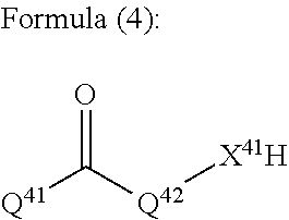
[Q41]C([Q42][X41H])=O
